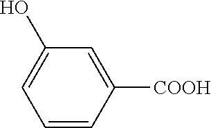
C1(O)=CC=CC([COOH])=C1
